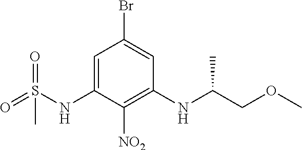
C1=C(NS(=O)(=O)C)C([NO2])=C(NC(COC)C)C=C1Br
